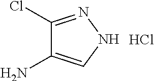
C1(Cl)=NNC=C1N.Cl
